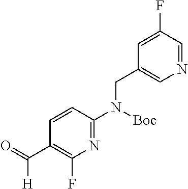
C1=C(F)C=NC=C1CN([Boc])C1=NC(F)=C(C(=O)[H])C=C1
